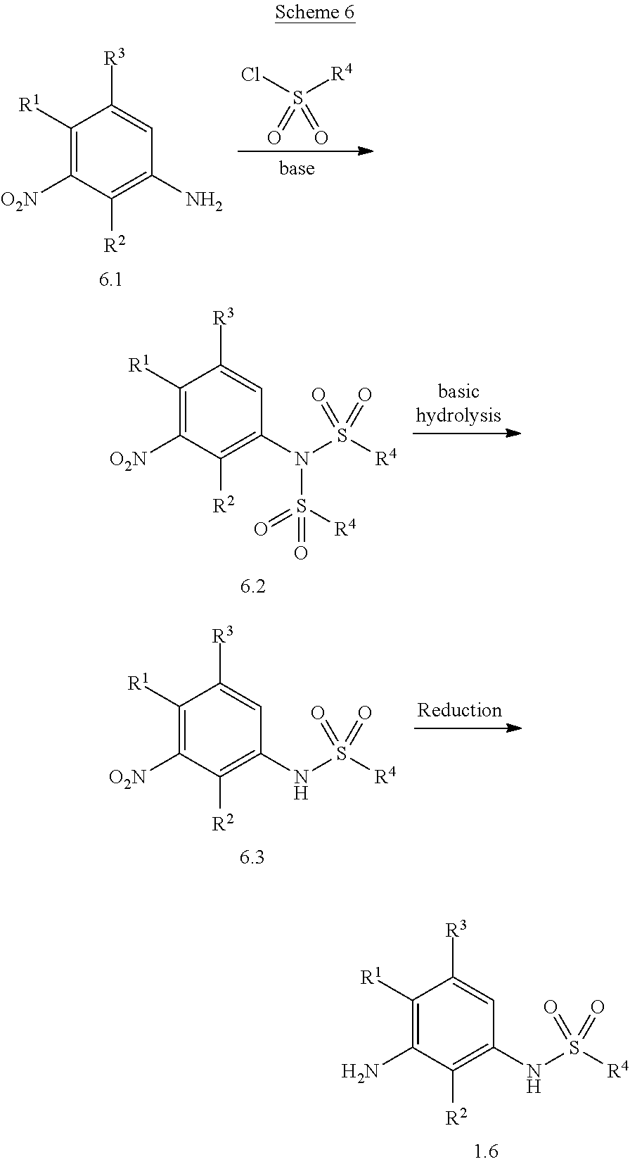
C1([R1])=C([O2N])C([R2])=C(N)C=C1[R3].S([R4])(Cl)(=O)=O.C1([R1])=C([O2N])C([R2])=C(N(S([R4])(=O)=O)S(=O)(=O)[R4])C=C1[R3].C1([R1])=C([O2N])C([R2])=C(NS([R4])(=O)=O)C=C1[R3].C1([R1])=C(N)C([R2])=C(NS([R4])(=O)=O)C=C1[R3]
